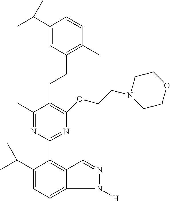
C1(C)=NC(C2=C3C(=CC=C2C(C)C)N([H])N=C3)=NC(OCCN2CCOCC2)=C1CCC1=C(C)C=CC(C(C)C)=C1
